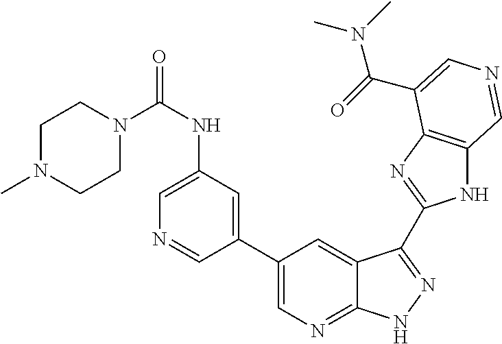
C1(NC(=O)N2CCN(C)CC2)=CN=CC(C2=CN=C3C(=C2)C(C2=NC4=C(N2)C=NC=C4C(=O)N(C)C)=NN3)=C1
